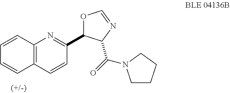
C12=C(C=CC(C3OC=NC3C(=O)N3CCCC3)=N1)C=CC=C2
